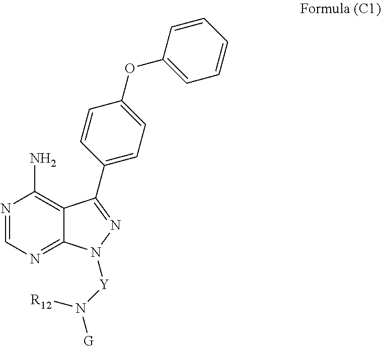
N1=CN=C2C(=C1N)C(C1=CC=C(OC3=CC=CC=C3)C=C1)=NN2[Y]N([G])[R12]
